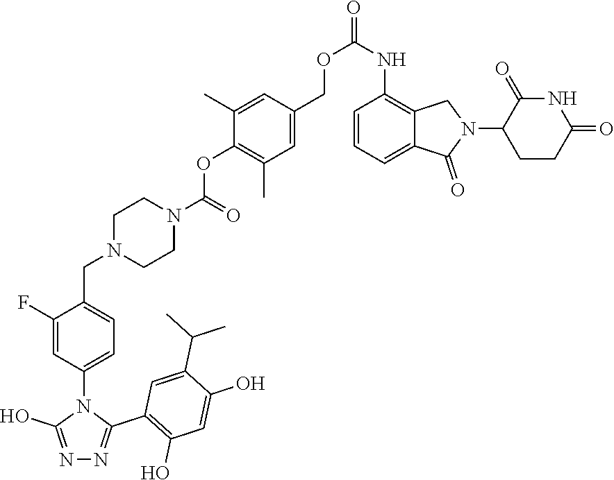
N1C(=O)C(N2CC3=C(NC(=O)OCC4=CC(C)=C(OC(N5CCN(CC6=CC=C(N7C(O)=NN=C7C7=C(O)C=C(O)C(C(C)C)=C7)C=C6F)CC5)=O)C(C)=C4)C=CC=C3C2=O)CCC1=O
